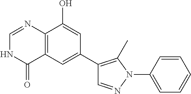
C12=C(C=C(C3=C(C)N(C4=CC=CC=C4)N=C3)C=C1O)C(=O)NC=N2
